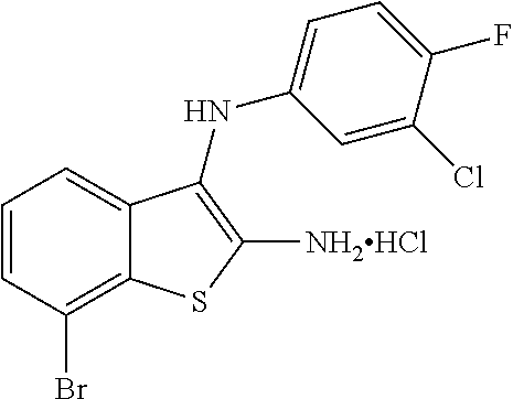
C1=CC(Br)=C2C(=C1)C(NC1=CC=C(F)C(Cl)=C1)=C([NH2HCl])S2
